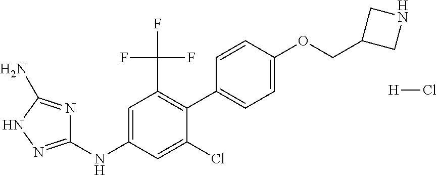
C1(NC2=CC(C(F)(F)F)=C(C3=CC=C(OCC4CNC4)C=C3)C(Cl)=C2)=NNC(N)=N1.[H]Cl
